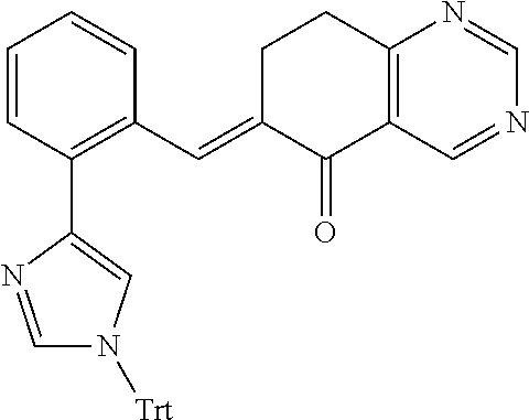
C12=C(CCC(=CC3=C(C4=CN([Trt])C=N4)C=CC=C3)C1=O)N=CN=C2
